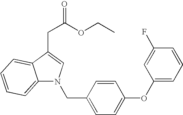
C1=C(CN2C3=CC=CC=C3C(CC(OCC)=O)=C2)C=CC(OC2=CC=CC(F)=C2)=C1
